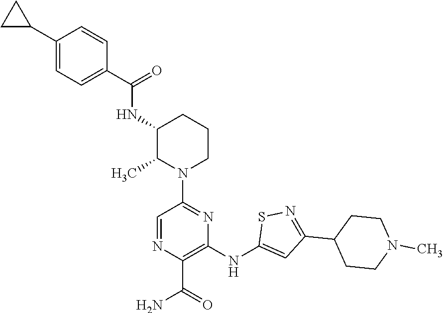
C1(C2CC2)=CC=C(C(=O)NC2C(C)N(C3=NC(NC4=CC(C5CCN(C)CC5)=NS4)=C(C(=O)N)N=C3)CCC2)C=C1
